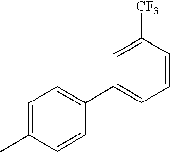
CC1=CC=C(C2=CC=CC([CF3])=C2)C=C1
